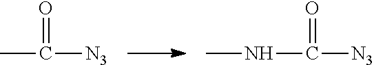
O=C(C)[N3].N(C)C(=O)[N3]
